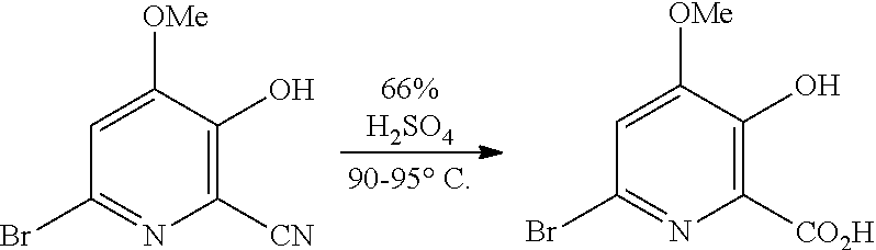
[66%H2SO4].C1([CN])=C(O)C([OMe])=CC(Br)=N1.C1([CO2H])=C(O)C([OMe])=CC(Br)=N1
